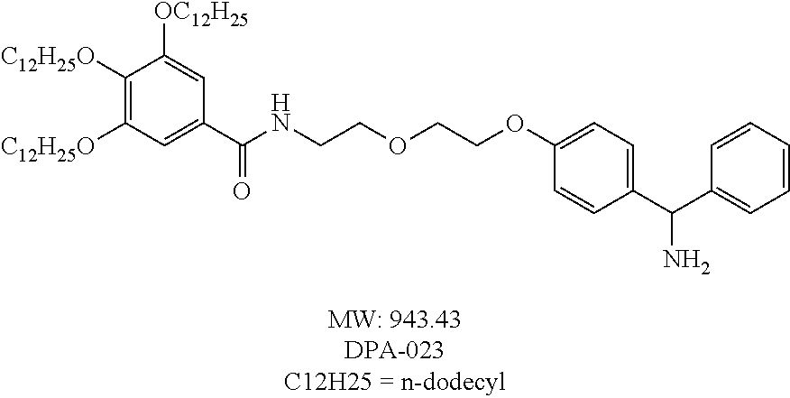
C(C1=CC=C(OCCOCCNC(C2=CC([C12H25O])=C([C12H25O])C([OC12H25])=C2)=O)C=C1)(C1=CC=CC=C1)N
